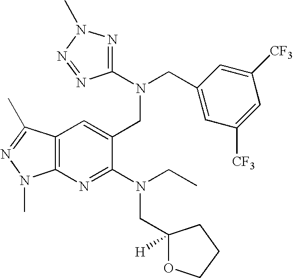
C12=C(N=C(N(CC)CC3([H])OCCC3)C(CN(CC3=CC([CF3])=CC([CF3])=C3)C3=NN(C)N=N3)=C1)N(C)N=C2C
